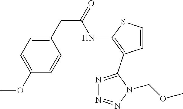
C1=C(OC)C=CC(CC(=O)NC2=C(C3=NN=NN3COC)C=CS2)=C1
